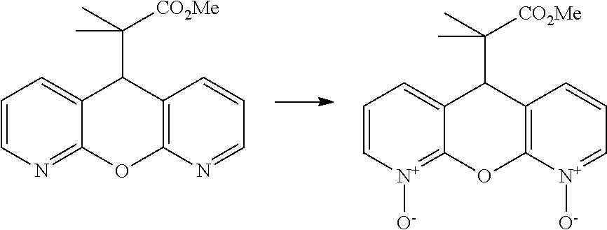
C1=C[N+]([O-])=C2C(=C1)C(C([CO2Me])(C)C)C1=C(O2)[N+]([O-])=CC=C1.C1=CN=C2C(=C1)C(C([CO2Me])(C)C)C1=C(O2)N=CC=C1
